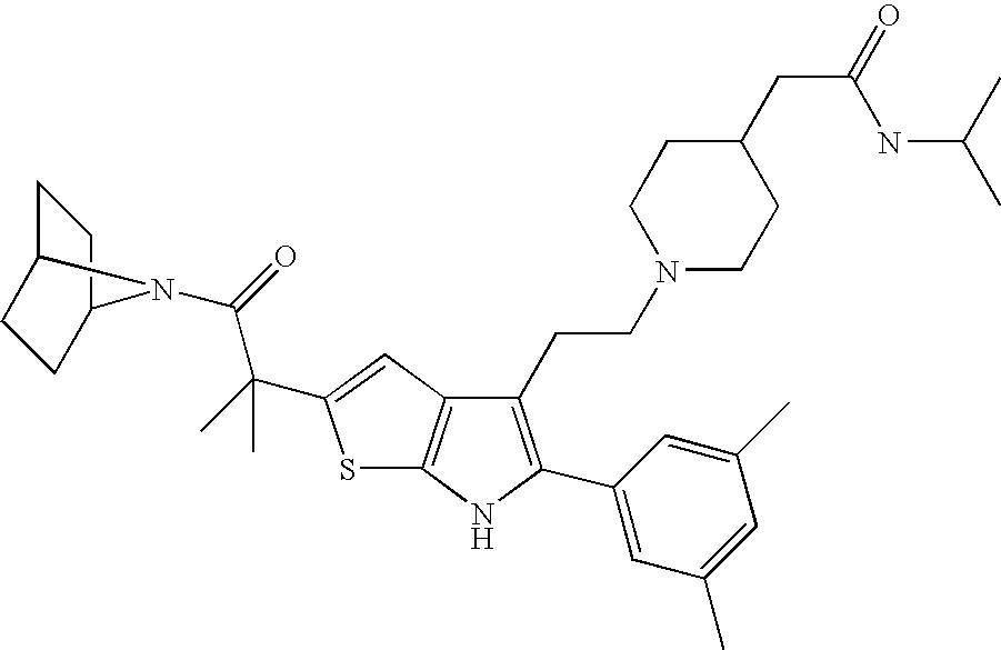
C1(CCN2CCC(CC(NC(C)C)=O)CC2)=C(C2=CC(C)=CC(C)=C2)NC2=C1C=C(C(C)(C(=O)N1C3CCC1CC3)C)S2
